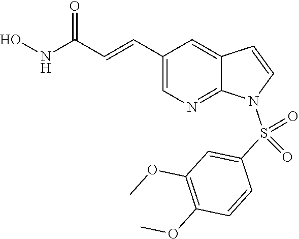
C1(C=CC(NO)=O)=CN=C2C(=C1)C=CN2S(C1=CC(OC)=C(OC)C=C1)(=O)=O
